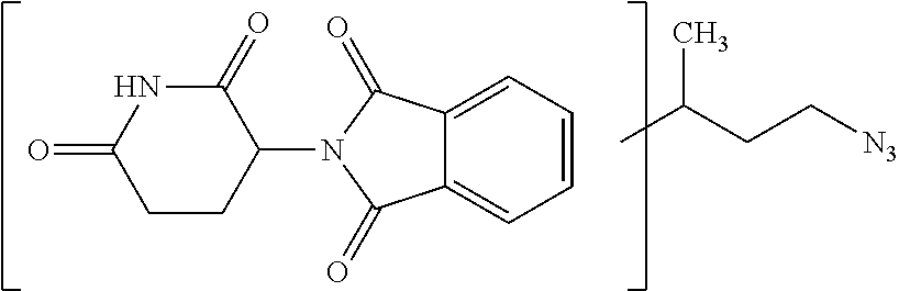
C12=CC=CC=C1C(=O)N(C1C(=O)NC(=O)CC1)C2=O.CC(CC[N3])C
